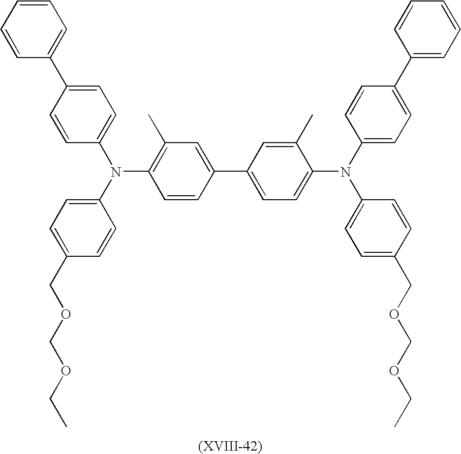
C1=CC=CC=C1C1=CC=C(N(C2=CC=C(COCOCC)C=C2)C2=C(C)C=C(C3=CC=C(N(C4=CC=C(C5=CC=CC=C5)C=C4)C4=CC=C(COCOCC)C=C4)C(C)=C3)C=C2)C=C1
